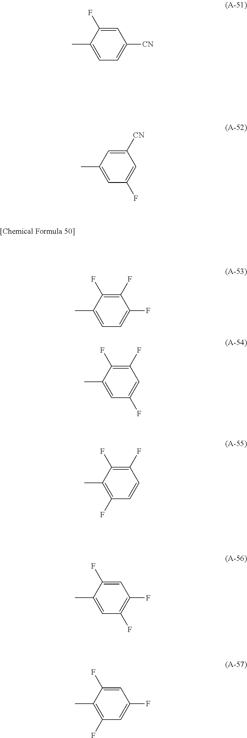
C1=C(F)C(C)=CC=C1[CN].C1([CN])=CC(C)=CC(F)=C1.C1(F)=C(F)C(C)=CC=C1F.C1(F)=C(F)C(C)=CC(F)=C1.C1(F)=C(F)C(C)=C(F)C=C1.C1=C(F)C(C)=CC(F)=C1F.C1=C(F)C(C)=C(F)C=C1F
